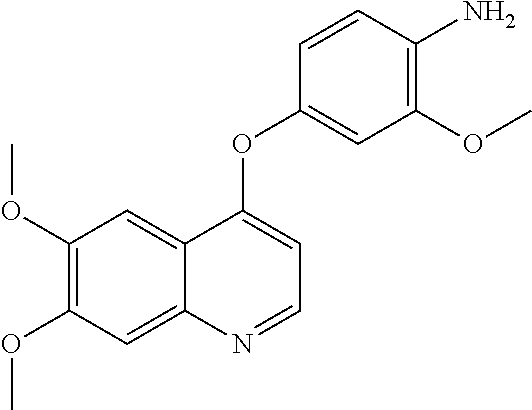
C1(OC)=C(OC)C=C2C(=C1)C(OC1=CC(OC)=C(N)C=C1)=CC=N2
